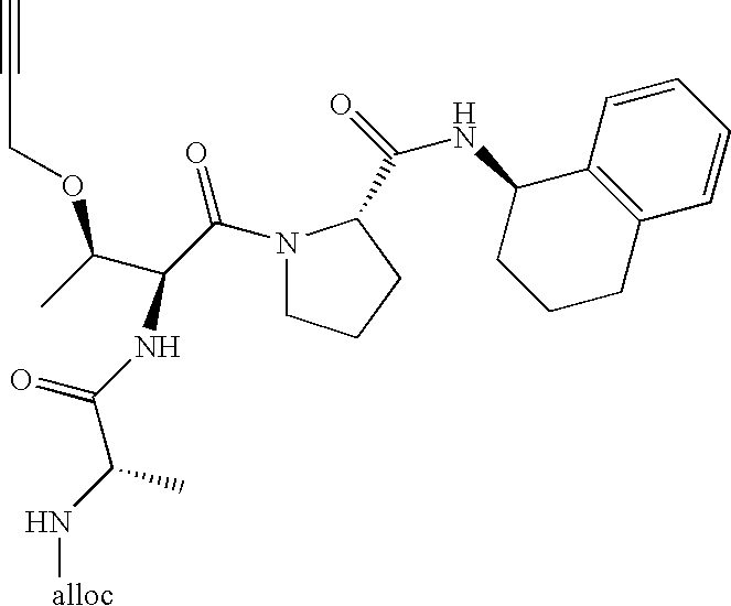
N1(C(C(C(C)OCC#C)NC(C(N[alloc])C)=O)=O)CCCC1C(=O)NC1CCCC2=C1C=CC=C2
